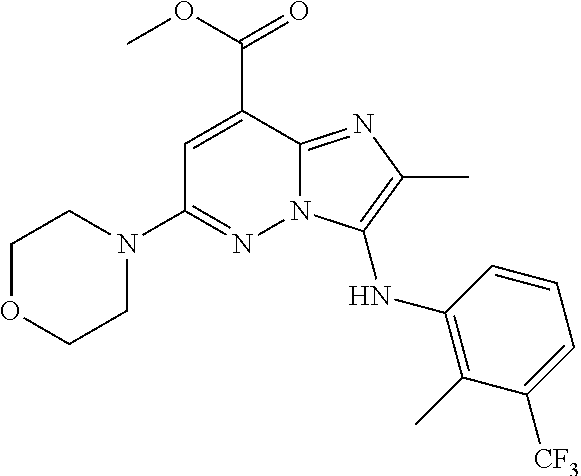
C1OCCN(C2=NN3C(=NC(C)=C3NC3=C(C)C([CF3])=CC=C3)C(C(OC)=O)=C2)C1
